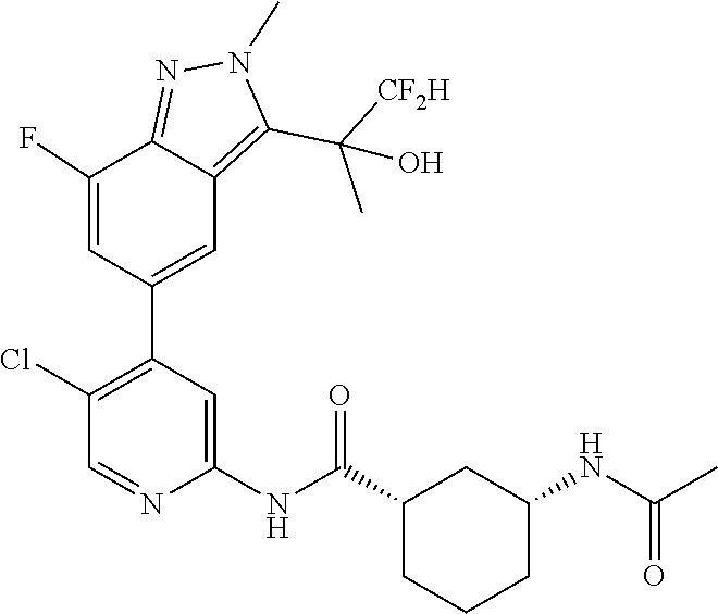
N1=C2C(F)=CC(C3=C(Cl)C=NC(NC(=O)C4CCCC(NC(C)=O)C4)=C3)=CC2=C(C([CF2H])(C)O)N1C
